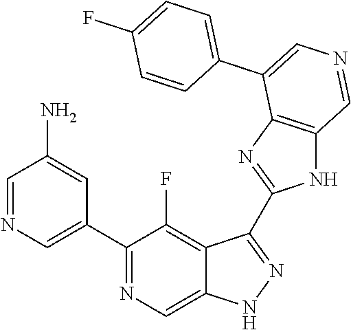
C1(C2=CN=CC(N)=C2)=NC=C2C(=C1F)C(C1=NC3=C(N1)C=NC=C3C1=CC=C(F)C=C1)=NN2
